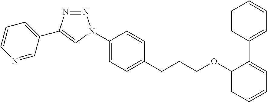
O(CCCC1=CC=C(N2N=NC(C3=CC=CN=C3)=C2)C=C1)C1=CC=CC=C1C1=CC=CC=C1
